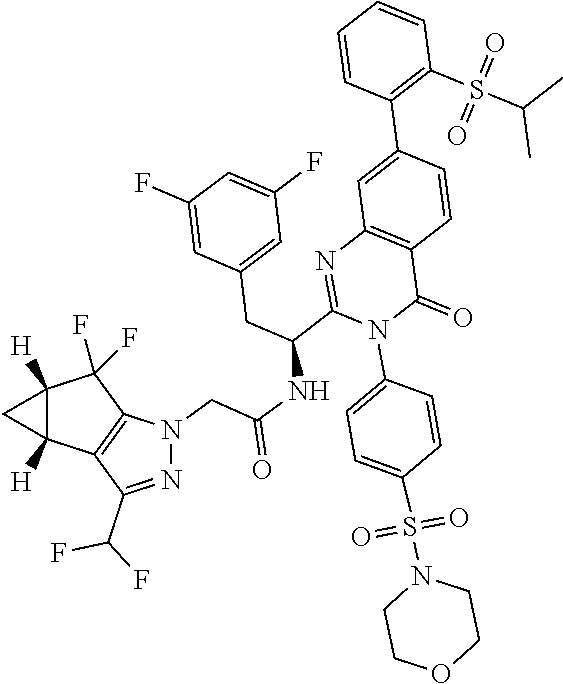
N1=C(C(F)F)C2=C(N1CC(NC(C1=NC3=C(C(=O)N1C1=CC=C(S(N4CCOCC4)(=O)=O)C=C1)C=CC(C1=C(S(C(C)C)(=O)=O)C=CC=C1)=C3)CC1=CC(F)=CC(F)=C1)=O)C(F)(F)C1([H])C2([H])C1
